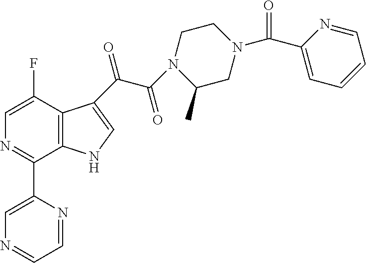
C12=C(C(C(C(N3C(C)CN(C(C4=CC=CC=N4)=O)CC3)=O)=O)=CN1)C(F)=CN=C2C1=CN=CC=N1
